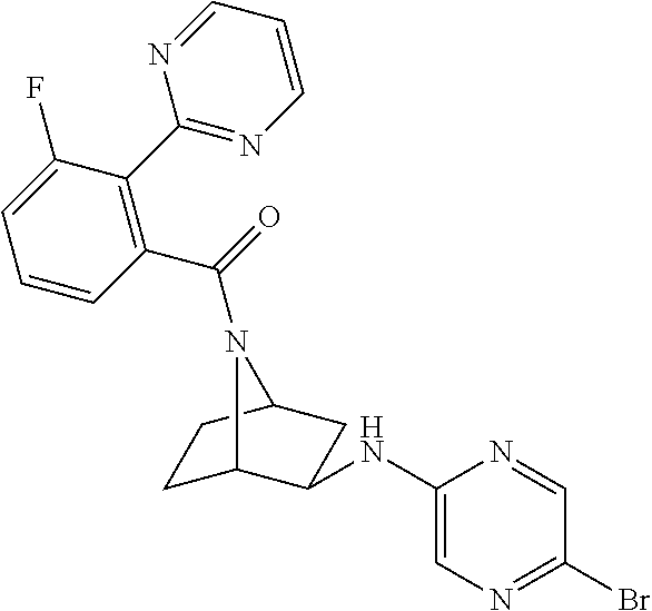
C1C2C(NC3=CN=C(Br)C=N3)CC(C1)N2C(=O)C1=C(C2=NC=CC=N2)C(F)=CC=C1
